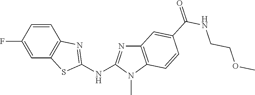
FC1=CC2=C(C=C1)N=C(NC1=NC3=C(N1C)C=CC(C(NCCOC)=O)=C3)S2
